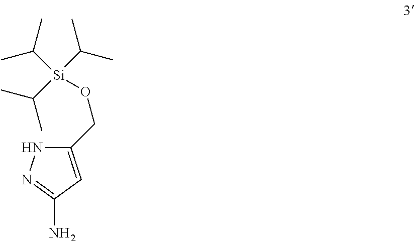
NC1=NNC(CO[Si](C(C)C)(C(C)C)C(C)C)=C1
